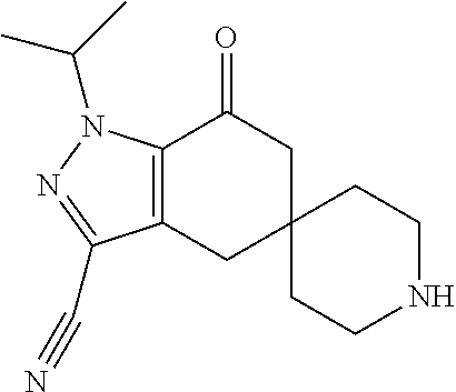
C12=C(CC3(CC1=O)CCNCC3)C(C#N)=NN2C(C)C
